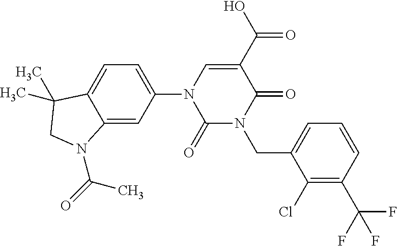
C12=CC=C(N3C=C(C(O)=O)C(=O)N(CC4=CC=CC(C(F)(F)F)=C4Cl)C3=O)C=C1N(C(C)=O)CC2(C)C
